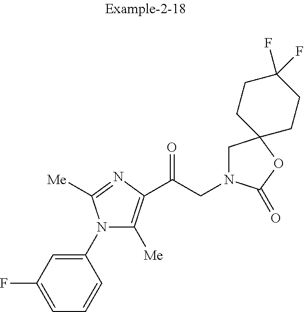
C1(N2C([Me])=C(C(CN3CC4(OC3=O)CCC(F)(F)CC4)=O)N=C2[Me])=CC(F)=CC=C1
